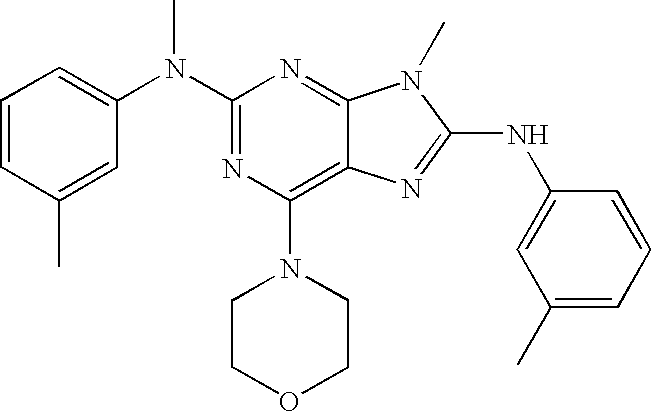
N1=C2C(=C(N3CCOCC3)N=C1N(C1=CC=CC(C)=C1)C)N=C(NC1=CC(C)=CC=C1)N2C
